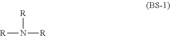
[R]N([R])[R]
